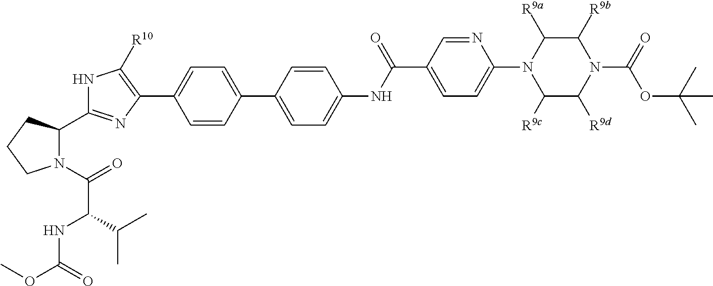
C1=CC(C2=CC=C(NC(C3=CC=C(N4C([R9c])C([R9d])N(C(OC(C)(C)C)=O)C([R9b])C4[R9a])N=C3)=O)C=C2)=CC=C1C1=C([R10])NC(C2N(C(C(NC(OC)=O)C(C)C)=O)CCC2)=N1
